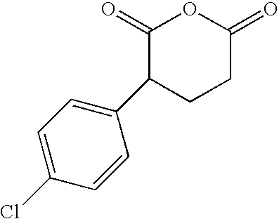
C1(=O)C(C2=CC=C(Cl)C=C2)CCC(=O)O1
